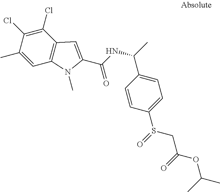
C1=C(C)C(Cl)=C(Cl)C2=C1N(C)C(C(NC(C)C1=CC=C(S(=O)CC(OC(C)C)=O)C=C1)=O)=C2
